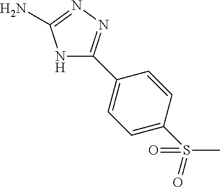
N1C(C2=CC=C(S(=O)(C)=O)C=C2)=NN=C1N
